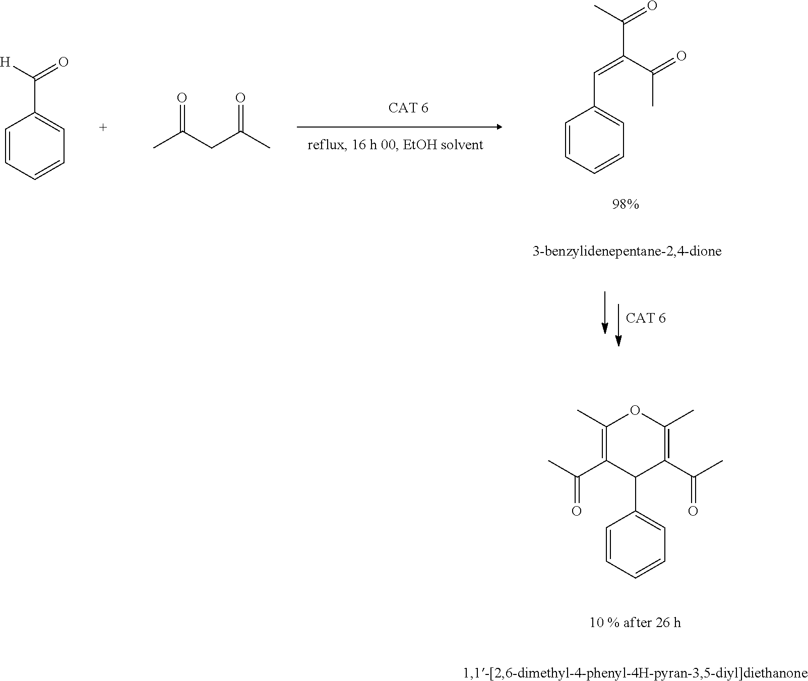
C1=CC=CC=C1C=C(C(=O)C)C(=O)C.C1=CC=CC=C1C([H])=O.CC(CC(C)=O)=O.C1(C)=C(C(C)=O)C(C2=CC=CC=C2)C(C(C)=O)=C(C)O1
